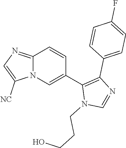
C12=NC=C([NC])N1C=C(C1=C(C3=CC=C(F)C=C3)N=CN1CCCO)C=C2
